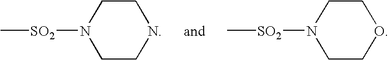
C1CNCCN1[SO2]C.C1COCCN1[SO2]C
